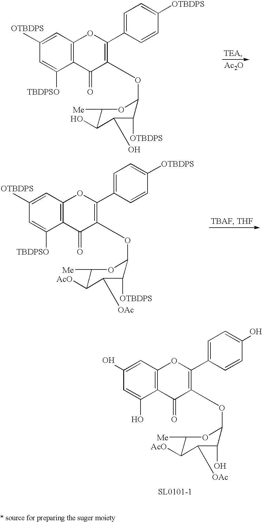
C1=C(O)C2=C(C=C1O)OC(C1=CC=C(O)C=C1)=C(OC1C(O)C([OAc])C([AcO])C([Me])O1)C2=O.[Ac2O].C1=C([TBDPSO])C2=C(C=C1[OTBDPS])OC(C1=CC=C([OTBDPS])C=C1)=C(OC1C([OTBDPS])C(O)C(O)C([Me])O1)C2=O.C1=C([TBDPSO])C2=C(C=C1[OTBDPS])OC(C1=CC=C([OTBDPS])C=C1)=C(OC1C([OTBDPS])C([OAc])C([AcO])C([Me])O1)C2=O
